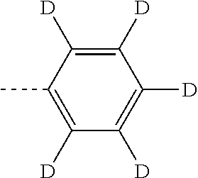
C1([D])=C([D])C(C)=C([D])C([D])=C1[D]
